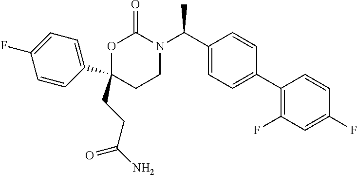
C1(C2(CCC(N)=O)CCN(C(C3=CC=C(C4=C(F)C=C(F)C=C4)C=C3)C)C(=O)O2)=CC=C(F)C=C1
